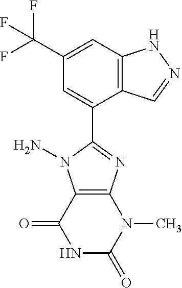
C12=C(C=C(C(F)(F)F)C=C1C1=NC3=C(N1N)C(=O)NC(=O)N3C)NN=C2
